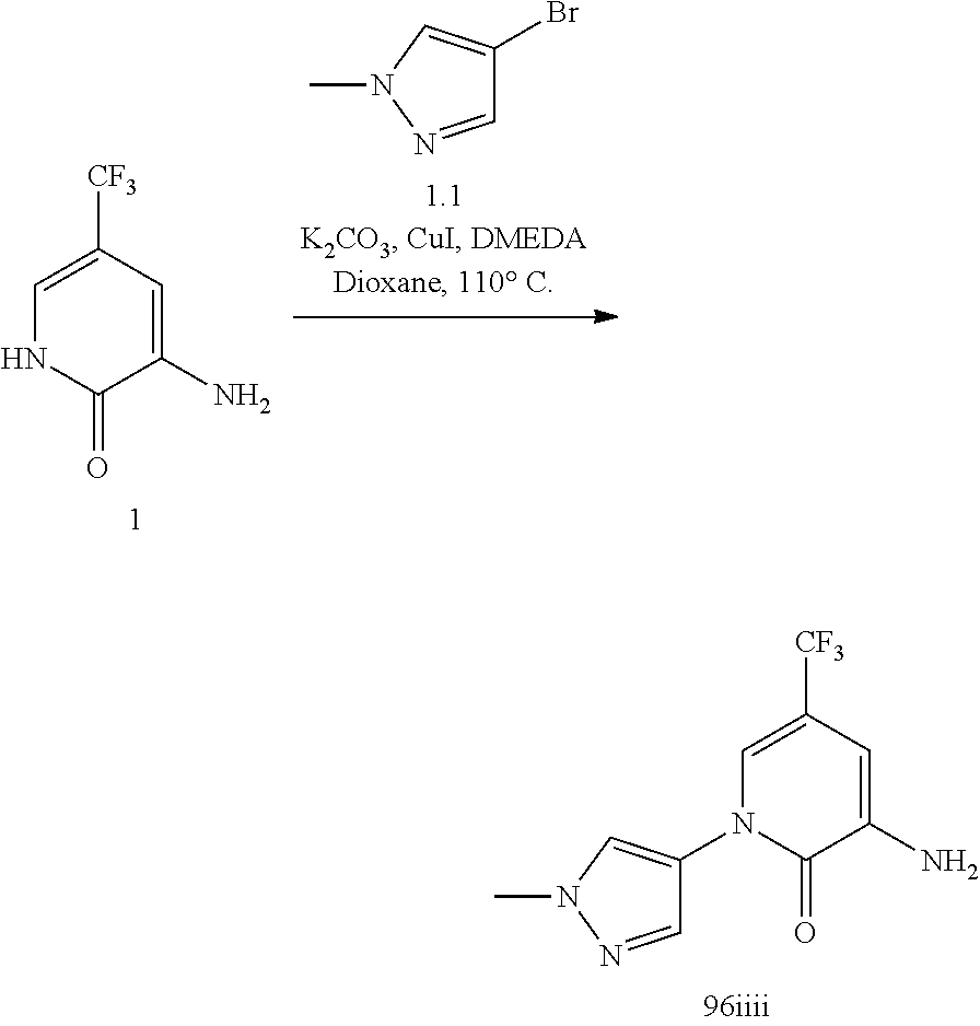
C1=C([CF3])C=C(N)C(=O)N1.CN1N=CC(Br)=C1.C1=C([CF3])C=C(N)C(=O)N1C1=CN(C)N=C1
